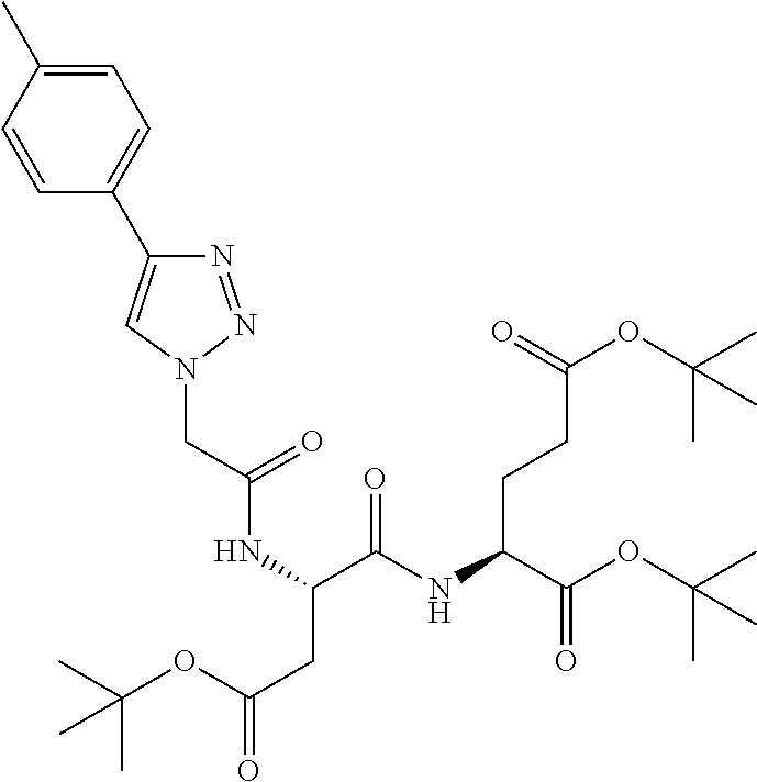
C(C(C(OC(C)(C)C)=O)NC(=O)C(CC(OC(C)(C)C)=O)NC(CN1N=NC(C2=CC=C(C)C=C2)=C1)=O)CC(=O)OC(C)(C)C
